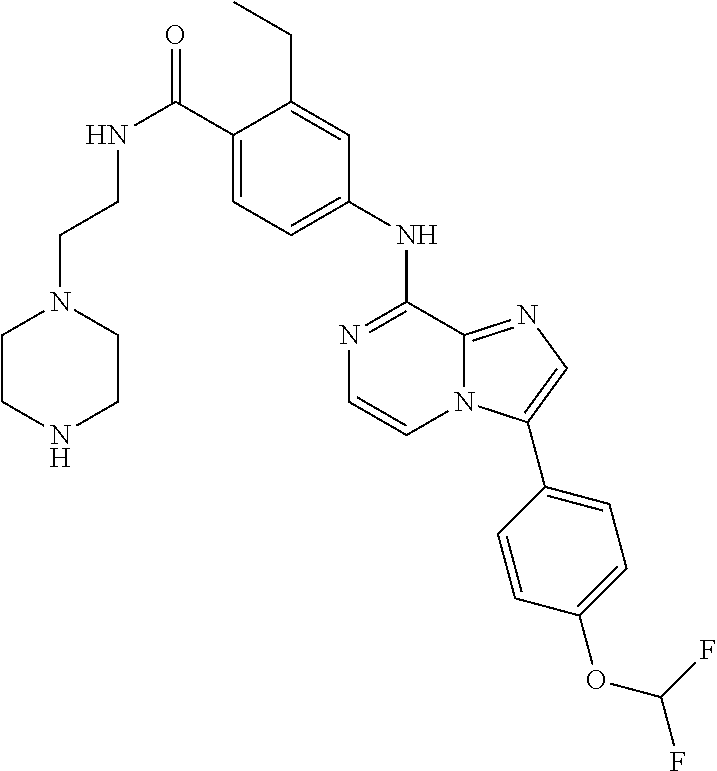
C1(C(=O)NCCN2CCNCC2)=CC=C(NC2=NC=CN3C2=NC=C3C2=CC=C(OC(F)F)C=C2)C=C1CC
